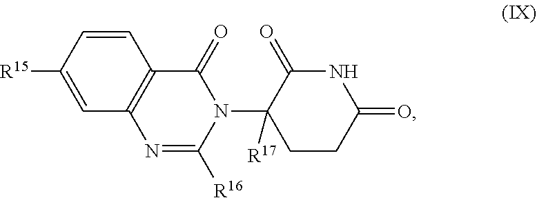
C1=CC([R15])=CC2=C1C(=O)N(C1([R17])CCC(=O)NC1=O)C([R16])=N2
